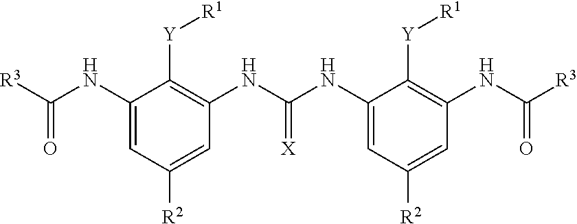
C1(NC(NC2=CC([R2])=CC(NC([R3])=O)=C2[Y][R1])=[X])=C([Y][R1])C(NC([R3])=O)=CC([R2])=C1
